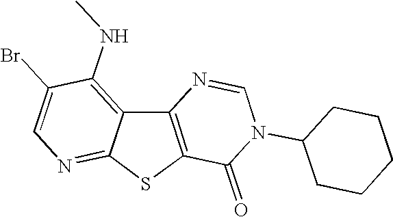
C12=C(SC3=NC=C(Br)C(NC)=C13)C(=O)N(C1CCCCC1)C=N2
